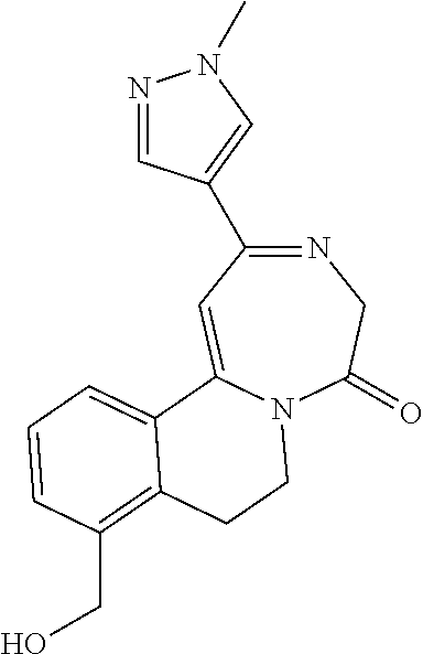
N1=C(C2=CN(C)N=C2)C=C2N(C(=O)C1)CCC1=C(CO)C=CC=C21
